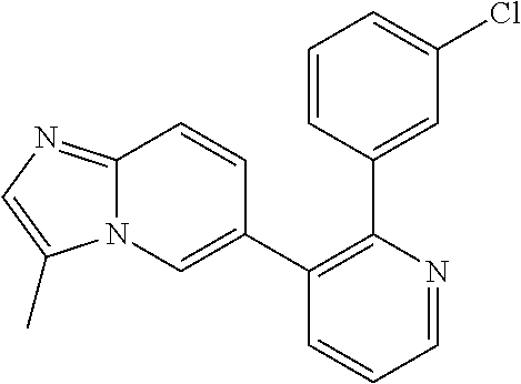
C1=CC(C2=C(C3=CN4C(=NC=C4C)C=C3)C=CC=N2)=CC(Cl)=C1
